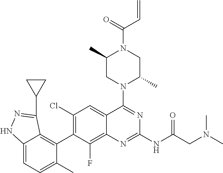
C12=C(F)C(C3=C4C(=CC=C3C)NN=C4C3CC3)=C(Cl)C=C1C(N1C(C)CN(C(=O)C=C)C(C)C1)=NC(NC(CN(C)C)=O)=N2
